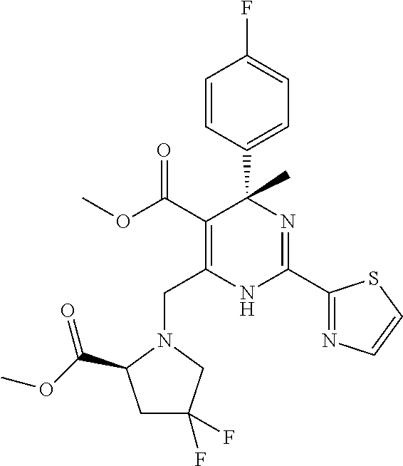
C(C1=C(C(=O)OC)C(C2=CC=C(F)C=C2)(C)N=C(C2=NC=CS2)N1)N1CC(F)(F)CC1C(OC)=O
